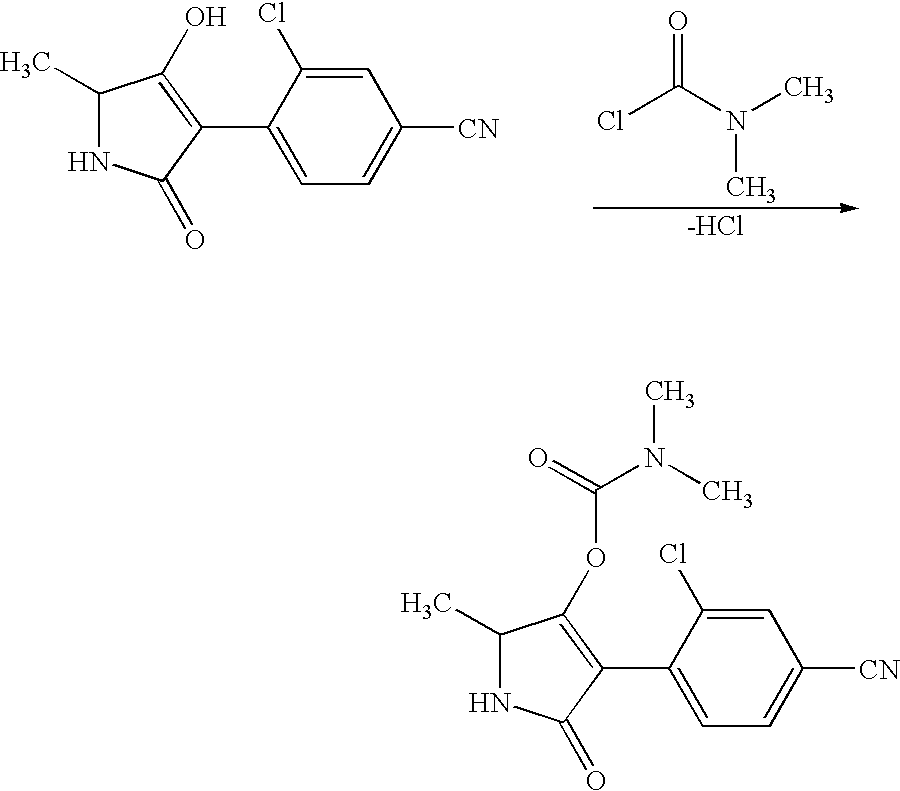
C1(C)NC(=O)C(C2=CC=C([CN])C=C2Cl)=C1O.ClC(N(C)C)=O.[Cl-].C1(C)NC(=O)C(C2=CC=C([CN])C=C2Cl)=C1OC(N(C)C)=O
